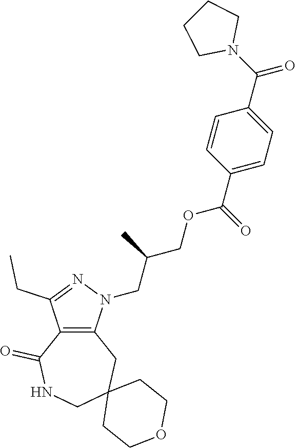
C12=C(N(CC(COC(C3=CC=C(C(=O)N4CCCC4)C=C3)=O)C)N=C1CC)CC1(CNC2=O)CCOCC1
